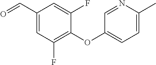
C1(F)=C(OC2=CC=C(C)N=C2)C(F)=CC(C=O)=C1
